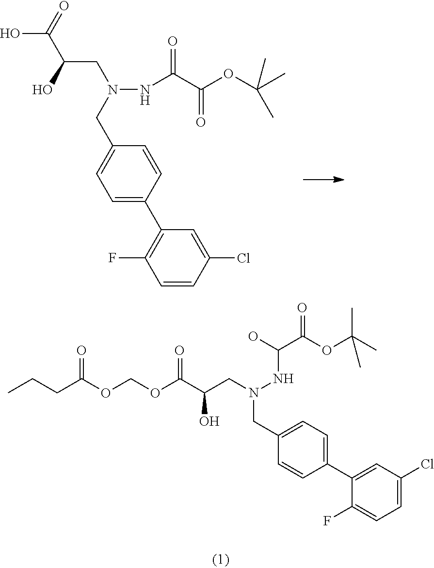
C(OC(C(CN(NC(O)C(=O)OC(C)(C)C)CC1=CC=C(C2=CC(Cl)=CC=C2F)C=C1)O)=O)OC(CCC)=O.OC(C(CN(NC(=O)C(OC(C)(C)C)=O)CC1=CC=C(C2=C(F)C=CC(Cl)=C2)C=C1)O)=O
